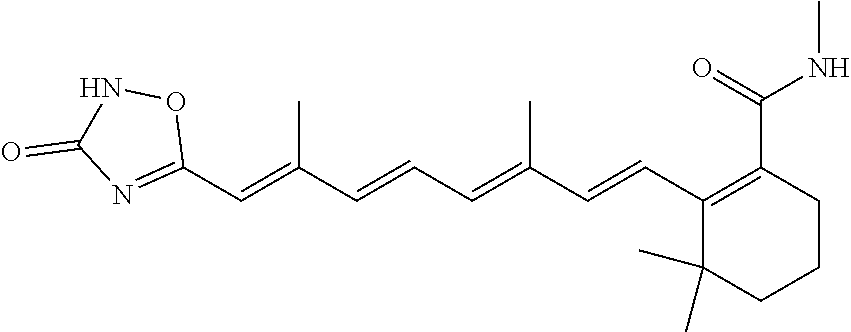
C1(C=C(C=CC=C(C=CC2=C(C(=O)NC)CCCC2(C)C)C)C)=NC(=O)NO1
